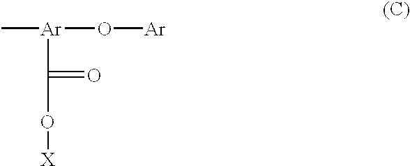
O([X])C(=O)[Ar](C)O[Ar]
